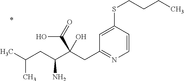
C1=CC(SCCCC)=CC(CC(C(CC(C)C)N)(C(=O)O)O)=N1
